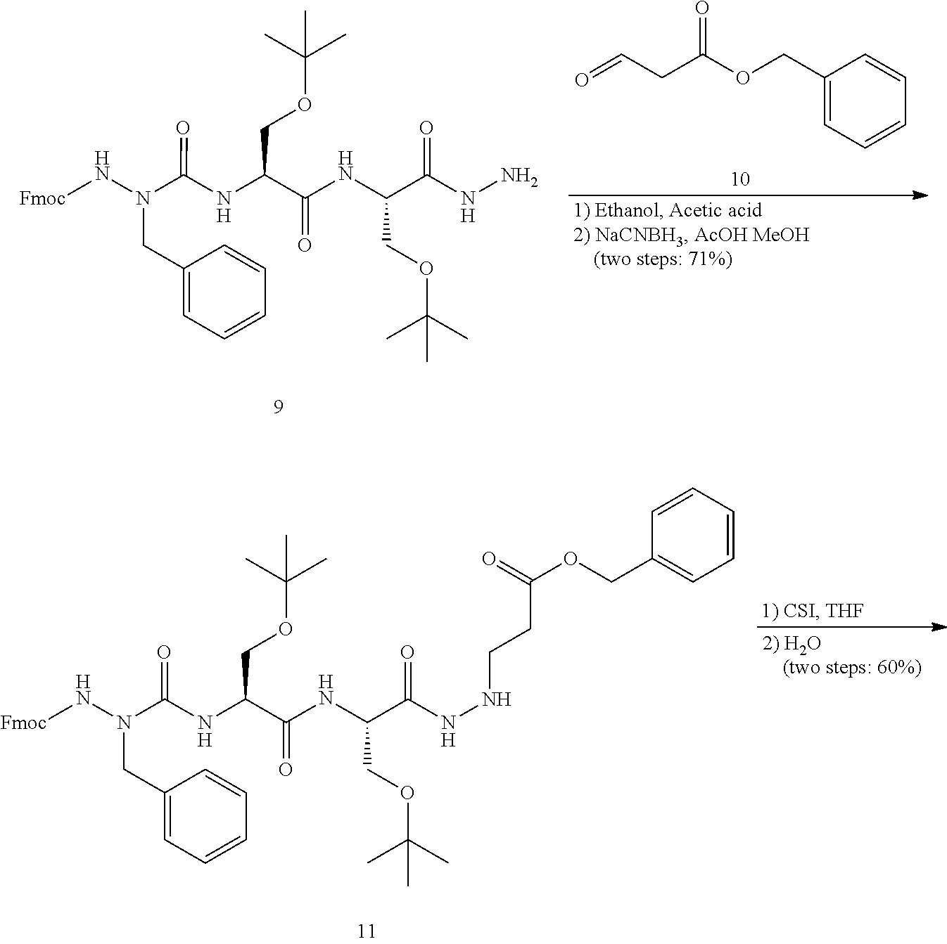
C1(COC(CC=O)=O)=CC=CC=C1.C(C(NN)=O)(NC(C(NC(N(N[Fmoc])CC1=CC=CC=C1)=O)COC(C)(C)C)=O)COC(C)(C)C.C(C(NNCCC(=O)OCC1=CC=CC=C1)=O)(NC(C(NC(N(N[Fmoc])CC1=CC=CC=C1)=O)COC(C)(C)C)=O)COC(C)(C)C
